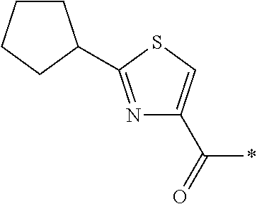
N1=C(C2CCCC2)SC=C1C(=O)*
